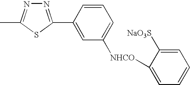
N1=C(C2=CC([NHCO]C3=CC=CC=C3[NaO3S])=CC=C2)SC(C)=N1
